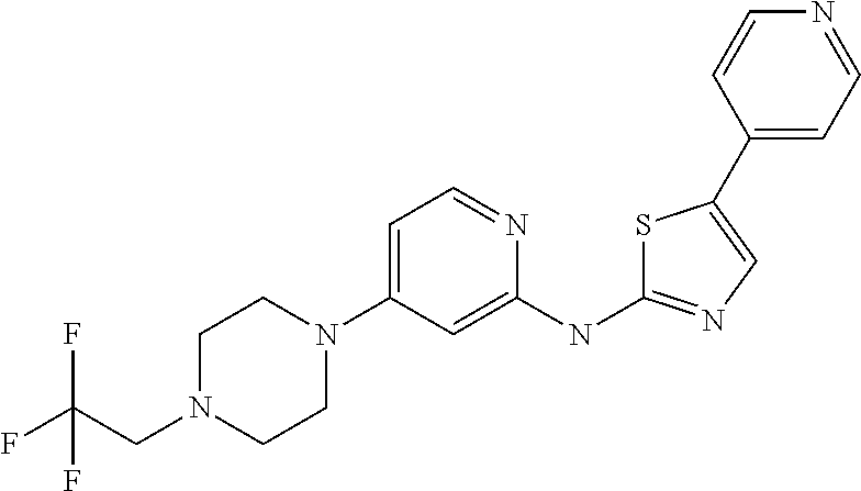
C1N(CC(F)(F)F)CCN(C2=CC=NC(NC3=NC=C(C4=CC=NC=C4)S3)=C2)C1
